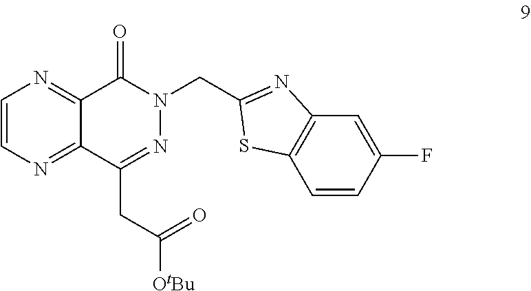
C1=CN=C2C(=N1)C(=O)N(CC1=NC3=C(C=CC(F)=C3)S1)N=C2CC([OtBu])=O
